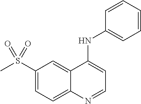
S(C1=CC=C2C(=C1)C(NC1=CC=CC=C1)=CC=N2)(C)(=O)=O
